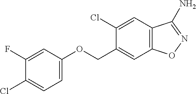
C1(Cl)=CC2=C(C=C1COC1=CC=C(Cl)C(F)=C1)ON=C2N
